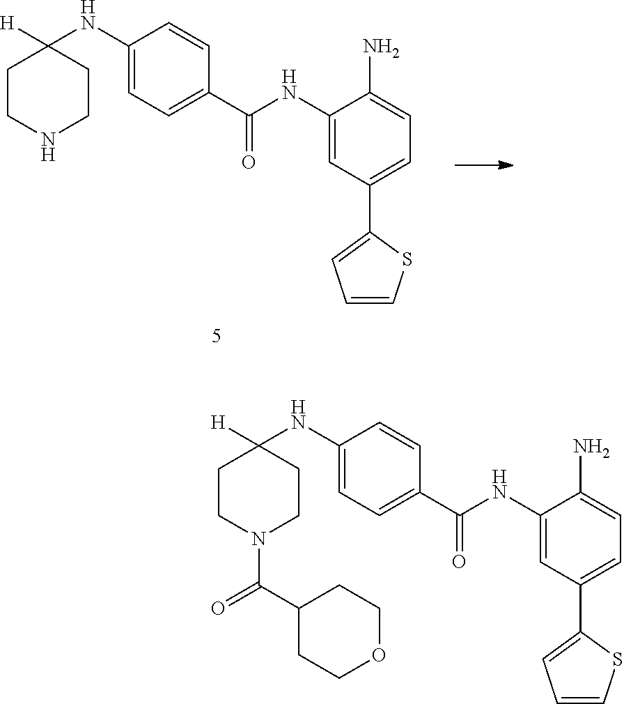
C1CN(C(C2CCOCC2)=O)CCC1([H])NC1=CC=C(C(NC2=CC(C3=CC=CS3)=CC=C2N)=O)C=C1.C1CNCCC1([H])NC1=CC=C(C(NC2=CC(C3=CC=CS3)=CC=C2N)=O)C=C1
